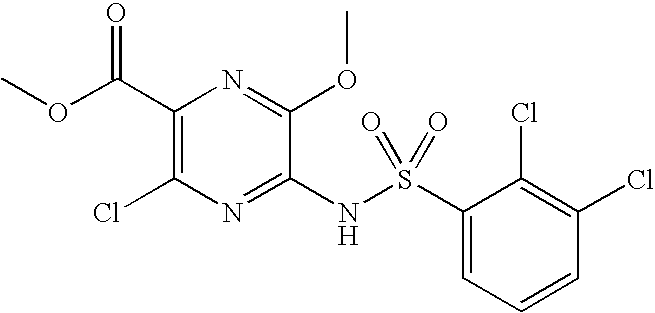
C1(C(OC)=O)=C(Cl)N=C(NS(C2=CC=CC(Cl)=C2Cl)(=O)=O)C(OC)=N1
